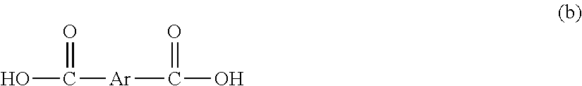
OC([Ar]C(O)=O)=O
